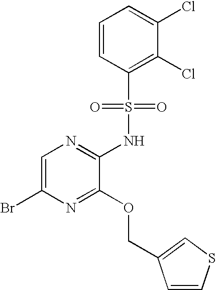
C1=C(Br)N=C(OCC2=CSC=C2)C(NS(C2=C(Cl)C(Cl)=CC=C2)(=O)=O)=N1
